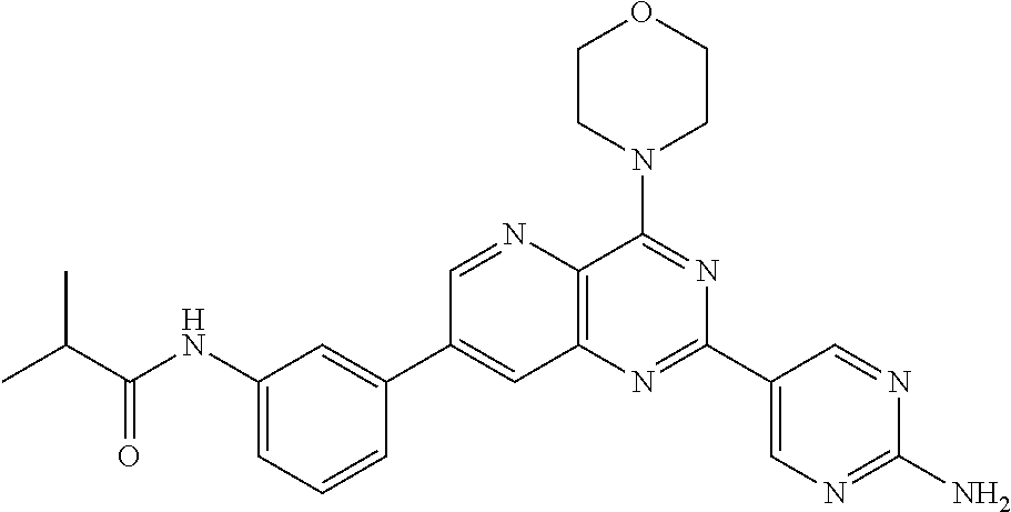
C1=CC(C2=CC3=C(C(N4CCOCC4)=NC(C4=CN=C(N)N=C4)=N3)N=C2)=CC(NC(C(C)C)=O)=C1
